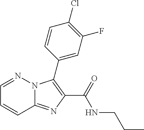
C12=NC(C(=O)NCCC)=C(C3=CC(F)=C(Cl)C=C3)N1N=CC=C2
